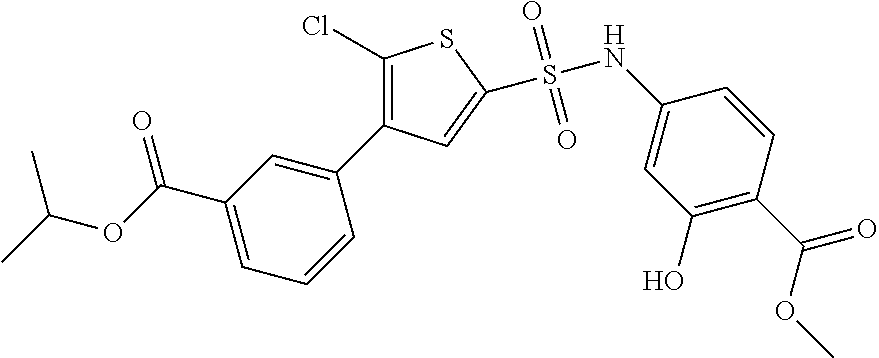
C1(C(=O)OC(C)C)=CC=CC(C2=C(Cl)SC(S(NC3=CC(O)=C(C(=O)OC)C=C3)(=O)=O)=C2)=C1
